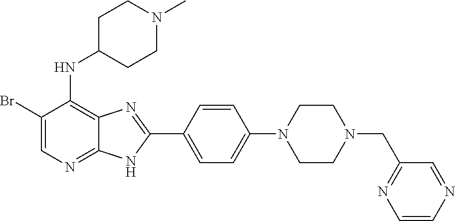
C1(Br)=CN=C2C(=C1NC1CCN(C)CC1)N=C(C1=CC=C(N3CCN(CC4=NC=CN=C4)CC3)C=C1)N2
